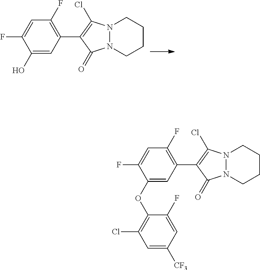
C1(O)=CC(C2=C(Cl)N3N(C2=O)CCCC3)=C(F)C=C1F.C1(OC2=C(Cl)C=C([CF3])C=C2F)=CC(C2=C(Cl)N3N(C2=O)CCCC3)=C(F)C=C1F
